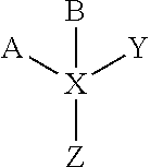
B[X]([Y])([A])[Z]
